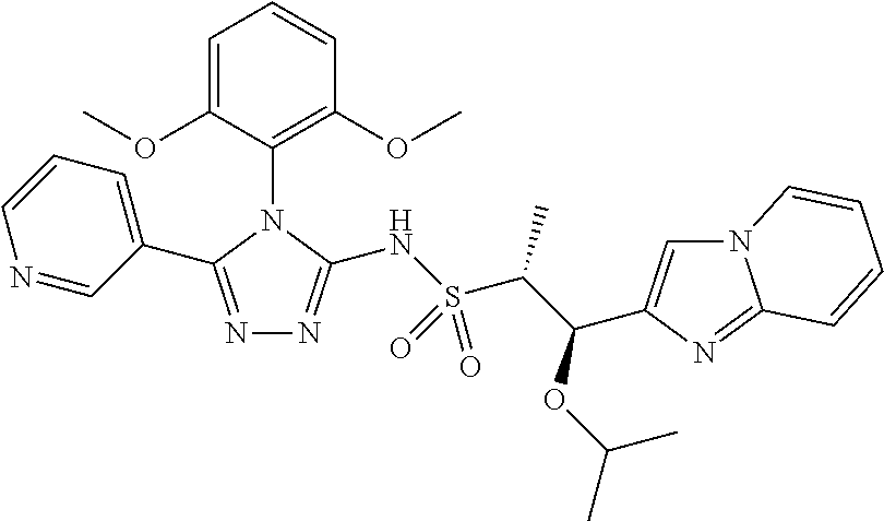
C1=NC=CC=C1C1=NN=C(NS(C(C(OC(C)C)C2=CN3C(=N2)C=CC=C3)C)(=O)=O)N1C1=C(OC)C=CC=C1OC
